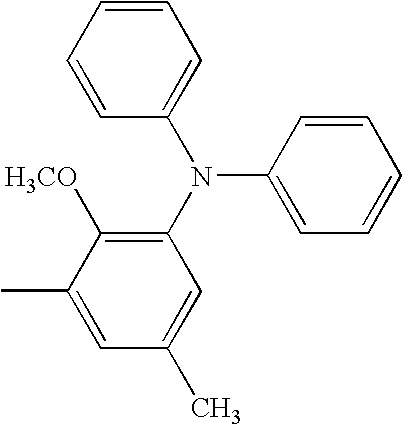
C1=C(C)C([H3CO])=C(N(C2=CC=CC=C2)C2=CC=CC=C2)C=C1C
